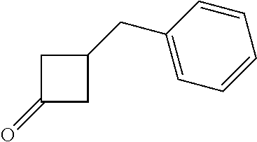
C1(=O)CC(CC2=CC=CC=C2)C1
